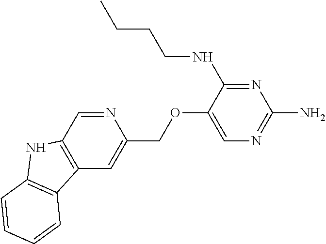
C1(NCCCC)=NC(N)=NC=C1OCC1=CC2=C(C=N1)NC1=C2C=CC=C1
